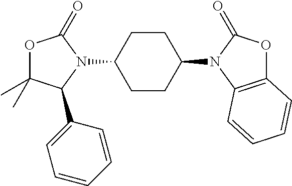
O1C(C)(C)C(C2=CC=CC=C2)N(C2CCC(N3C(=O)OC4=C3C=CC=C4)CC2)C1=O
